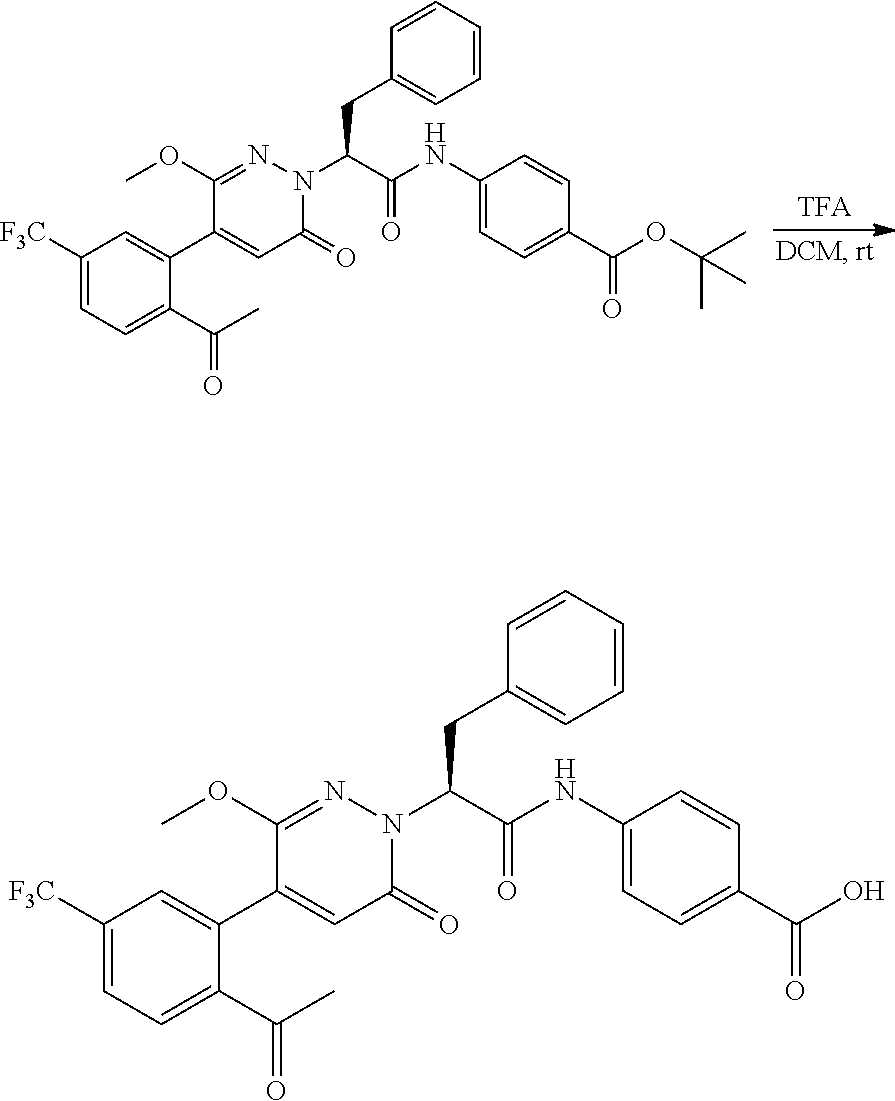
C1([F3C])=CC=C(C(C)=O)C(C2=CC(=O)N(C(C(NC3=CC=C(C(OC(C)(C)C)=O)C=C3)=O)CC3=CC=CC=C3)N=C2OC)=C1.C1([F3C])=CC=C(C(C)=O)C(C2=CC(=O)N(C(C(NC3=CC=C(C(O)=O)C=C3)=O)CC3=CC=CC=C3)N=C2OC)=C1
